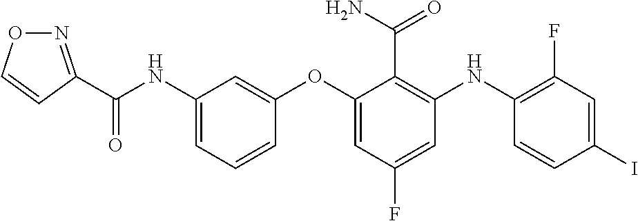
C(NC1=CC=CC(OC2=CC(F)=CC(NC3=C(F)C=C(I)C=C3)=C2C(N)=O)=C1)(=O)C1=NOC=C1
